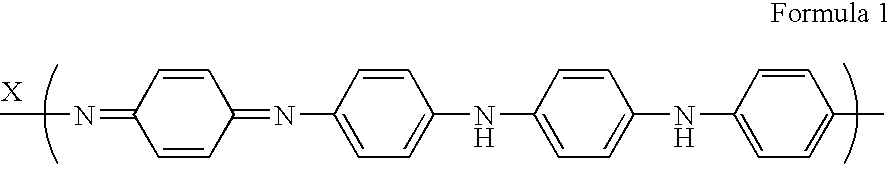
N(=C1C=CC(=NC2=CC=C(NC3=CC=C(NC4=CC=C(C)C=C4)C=C3)C=C2)C=C1)C
